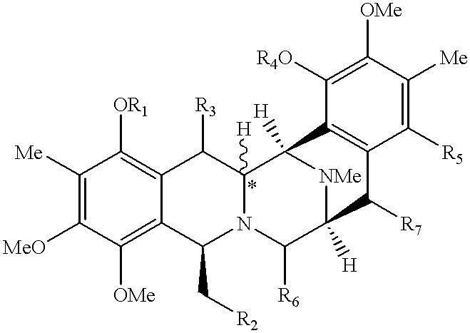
C1([Me])=C([MeO])C([OMe])=C2C(=C1[OR1])C([R3])C1([H])N(C2C[R2])C([R6])C2([H])[NMe]C1([H])C1=C(C2[R7])C([R5])=C([Me])C([OMe])=C1[R4O]
